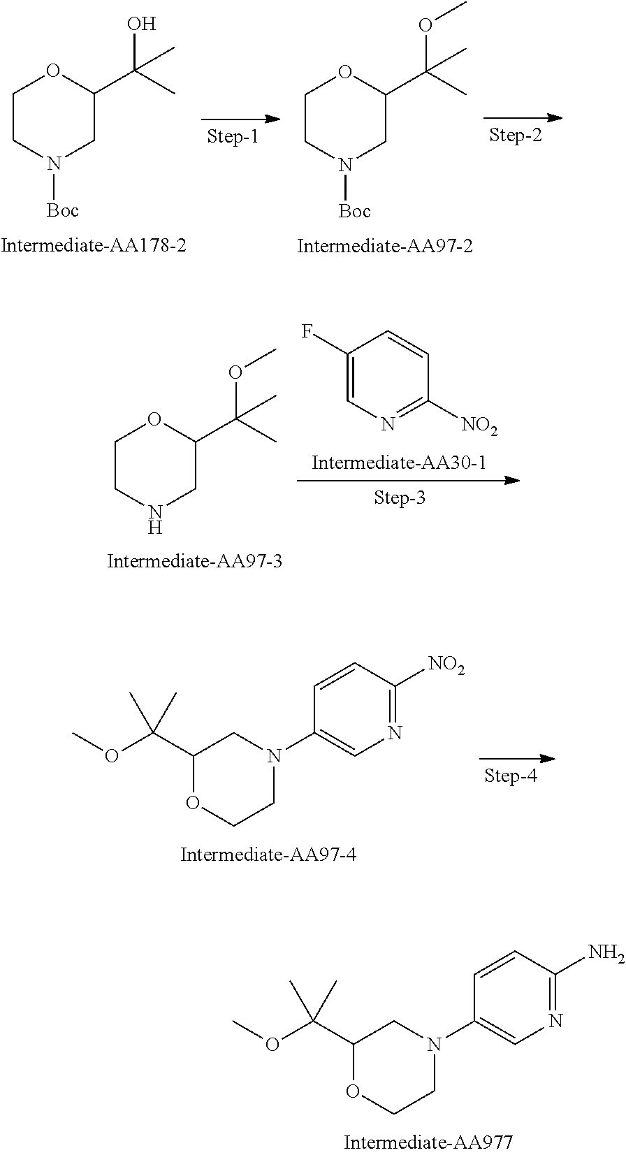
COC(C1OCCN(C2=CN=C(N)C=C2)C1)(C)C.C1CN([Boc])CC(C(C)(O)C)O1.C1CN([Boc])CC(C(C)(OC)C)O1.C1CNCC(C(C)(OC)C)O1.C1(F)=CN=C([NO2])C=C1.COC(C1OCCN(C2=CN=C([NO2])C=C2)C1)(C)C
